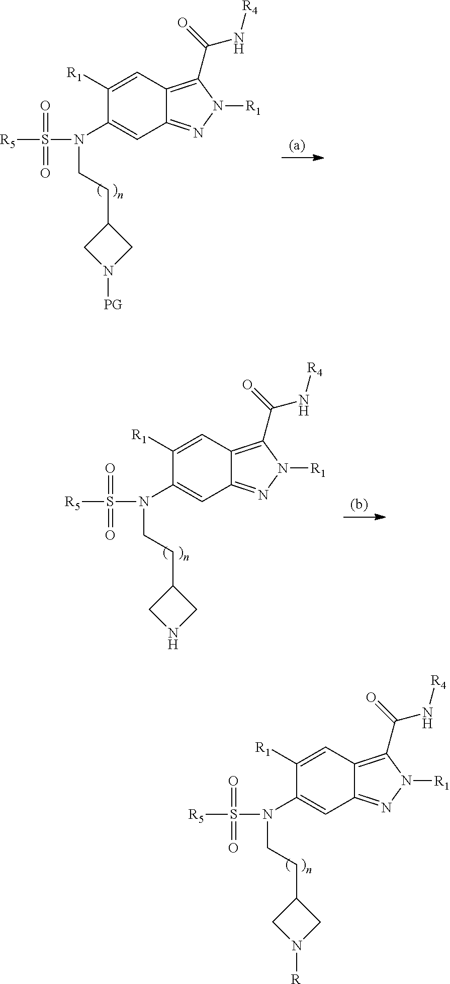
[R5]S(=O)(=O)N(C1=CC2=NN([R1])C(C(N[R4])=O)=C2C=C1[R1])CCC1CN([R])C1.[R5]S(=O)(=O)N(C1=CC2=NN([R1])C(C(N[R4])=O)=C2C=C1[R1])CCC1CN([PG])C1.[R5]S(=O)(=O)N(C1=CC2=NN([R1])C(C(N[R4])=O)=C2C=C1[R1])CCC1CNC1
